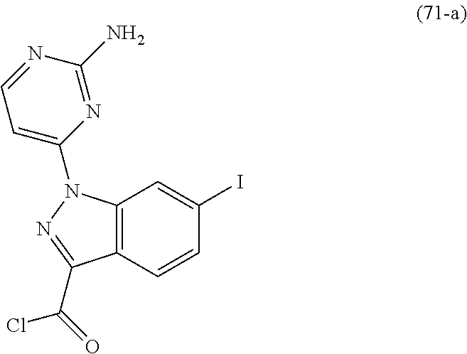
C12=C(C=CC(I)=C1)C(C(Cl)=O)=NN2C1=CC=NC(N)=N1
